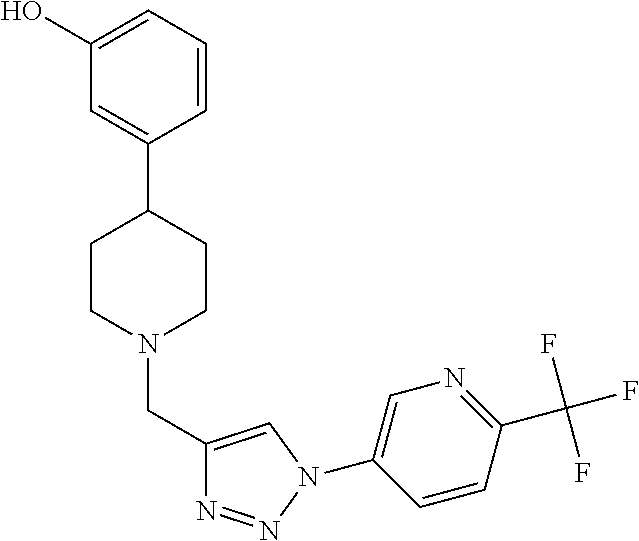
C1(O)=CC=CC(C2CCN(CC3=CN(C4=CN=C(C(F)(F)F)C=C4)N=N3)CC2)=C1
